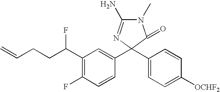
N1(C)C(N)=NC(C2=CC(C(CCC=C)F)=C(F)C=C2)(C2=CC=C([OCHF2])C=C2)C1=O
